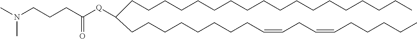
C(CCCCCCCCCCCCCC)CCCC(CCCCCCCCC=CCC=CCCCCC)[Q]C(CCCN(C)C)=O
